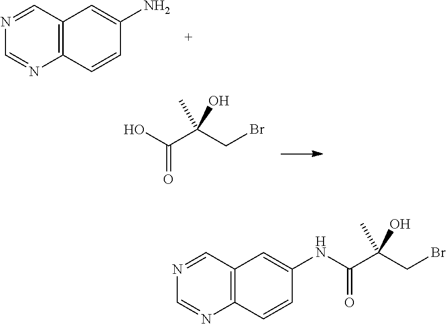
C(C(CBr)(O)C)(O)=O.C12=C(C=CC(NC(C(CBr)(O)C)=O)=C1)N=CN=C2.C12=C(C=CC(N)=C1)N=CN=C2
